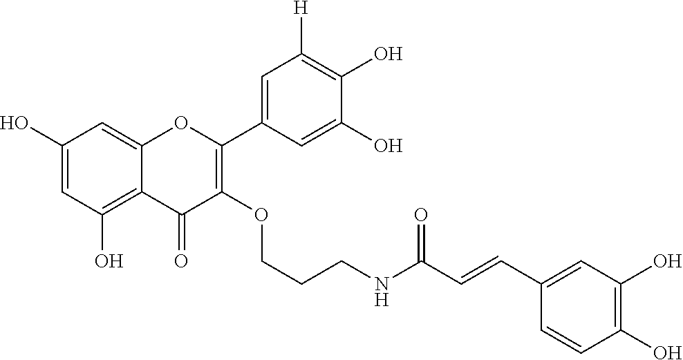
C1(O)=CC(O)=C2C(=C1)OC(C1=CC([H])=C(O)C(O)=C1)=C(OCCCNC(C=CC1=CC(O)=C(O)C=C1)=O)C2=O
